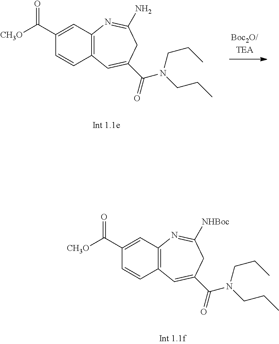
C12=C(C=C(C([CH3O])=O)C=C1)N=C([NHBoc])CC(C(=O)N(CCC)CCC)=C2.C12=C(C=C(C([CH3O])=O)C=C1)N=C(N)CC(C(=O)N(CCC)CCC)=C2
